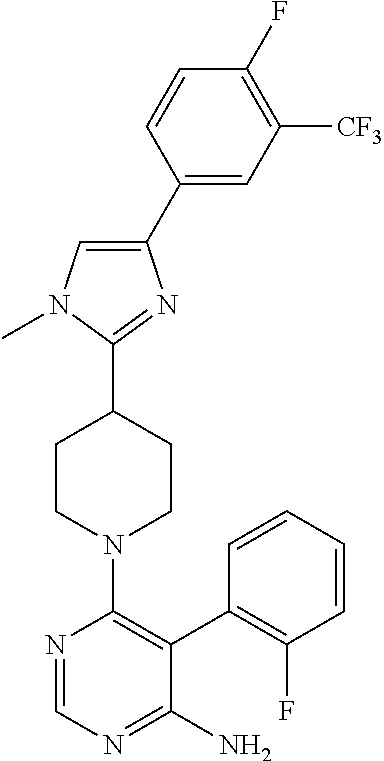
C1(C2=CC([CF3])=C(F)C=C2)=CN(C)C(C2CCN(C3=C(C4=C(F)C=CC=C4)C(N)=NC=N3)CC2)=N1
